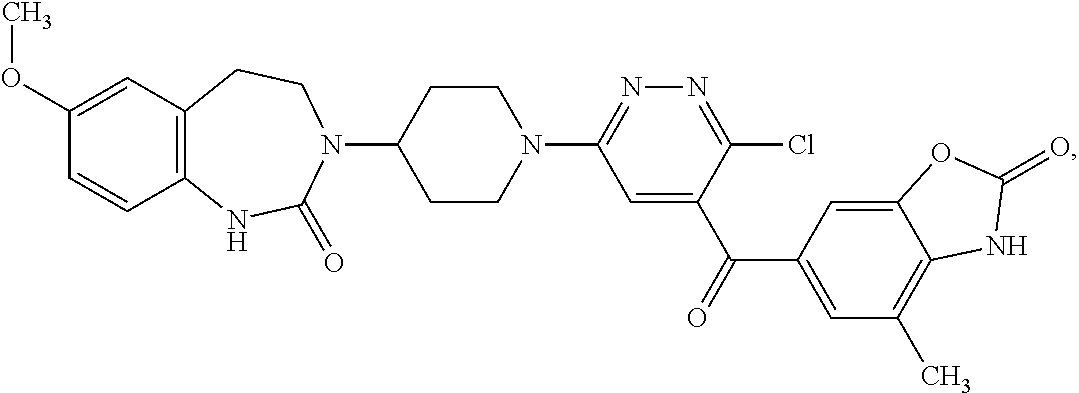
C12=C(NC(=O)N(C3CCN(C4=NN=C(Cl)C(C(C5=CC(C)=C6C(=C5)OC(=O)N6)=O)=C4)CC3)CC1)C=CC(OC)=C2
